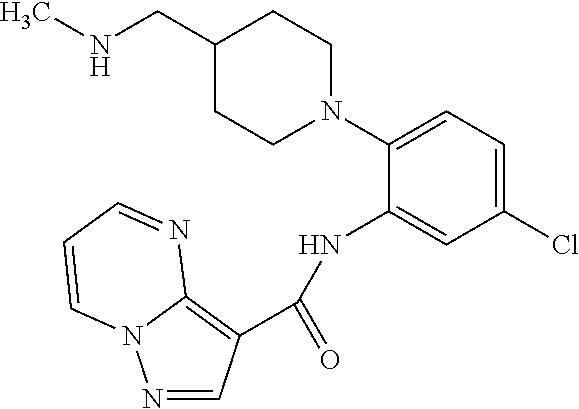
N1=CC(C(=O)NC2=CC(Cl)=CC=C2N2CCC(CNC)CC2)=C2N1C=CC=N2
